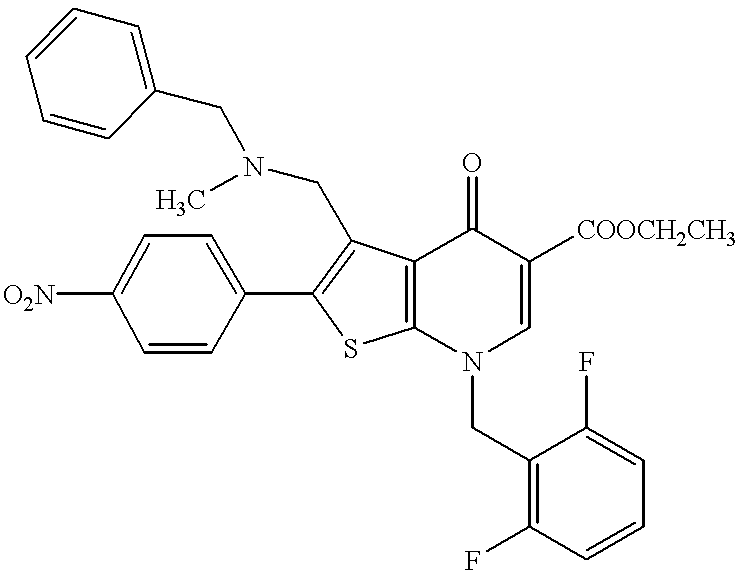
[O2N]C1=CC=C(C2=C(CN(C)CC3=CC=CC=C3)C3=C(S2)N(CC2=C(F)C=CC=C2F)C=C([COOCH2CH3])C3=O)C=C1
